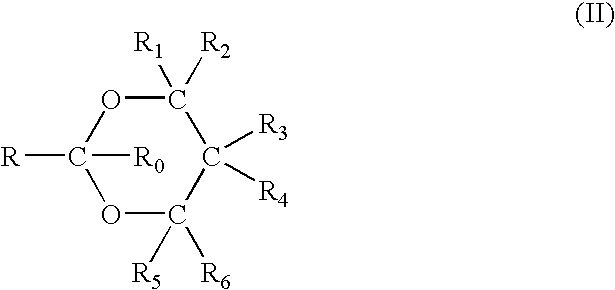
O1C([R1])([R2])C([R3])([R4])C([R5])([R6])OC1([R])[R0]
